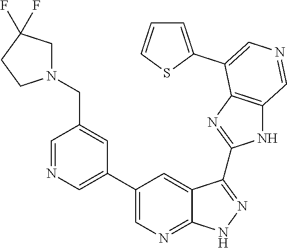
C1=NC=C(C2=CN=C3C(=C2)C(C2=NC4=C(N2)C=NC=C4C2=CC=CS2)=NN3)C=C1CN1CC(F)(F)CC1
